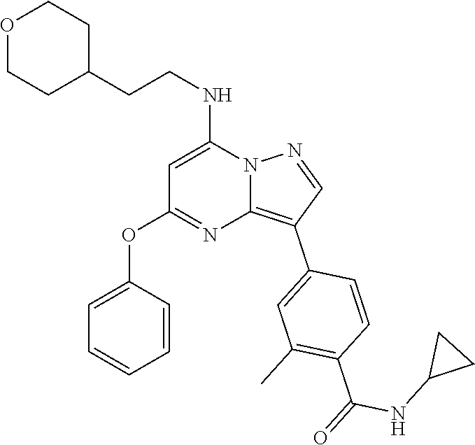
C(NC1=CC(OC2=CC=CC=C2)=NC2=C(C3=CC(C)=C(C(NC4CC4)=O)C=C3)C=NN12)CC1CCOCC1
